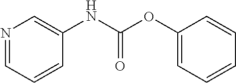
N1=CC=CC(NC(=O)OC2=CC=CC=C2)=C1
